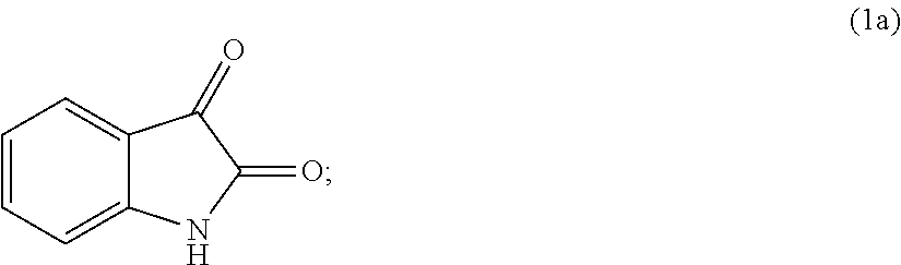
C1=C2C(=CC=C1)C(=O)C(=O)N2
